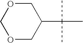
O1CC(C(C)(C)C)COC1
